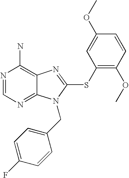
N1=CN=C2C(=C1N)N=C(SC1=C(OC)C=CC(OC)=C1)N2CC1=CC=C(F)C=C1
